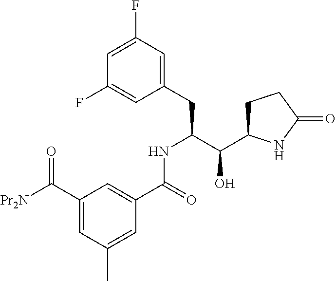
C1(F)=CC(CC(C(O)C2CCC(=O)N2)NC(C2=CC(C(=O)[Pr2N])=CC(C)=C2)=O)=CC(F)=C1
